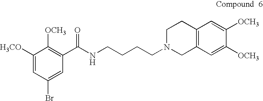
C1([H3CO])=CC(Br)=CC(C(NCCCCN2CC3=C(CC2)C=C([OCH3])C([OCH3])=C3)=O)=C1[OCH3]
